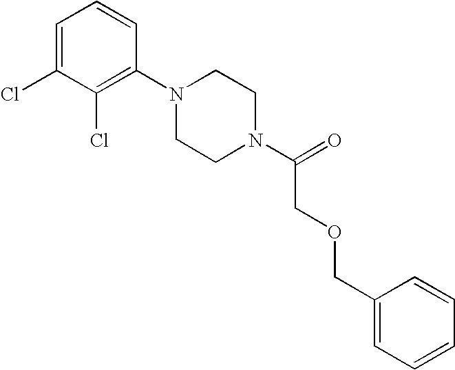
C1=C(Cl)C(Cl)=C(N2CCN(C(=O)COCC3=CC=CC=C3)CC2)C=C1
